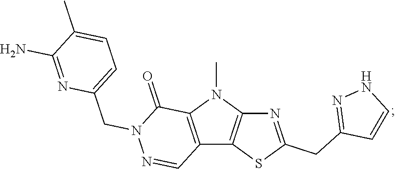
CN1C2=C(C3=C1C(=O)N(CC1=CC=C(C)C(N)=N1)N=C3)SC(CC1=NNC=C1)=N2
